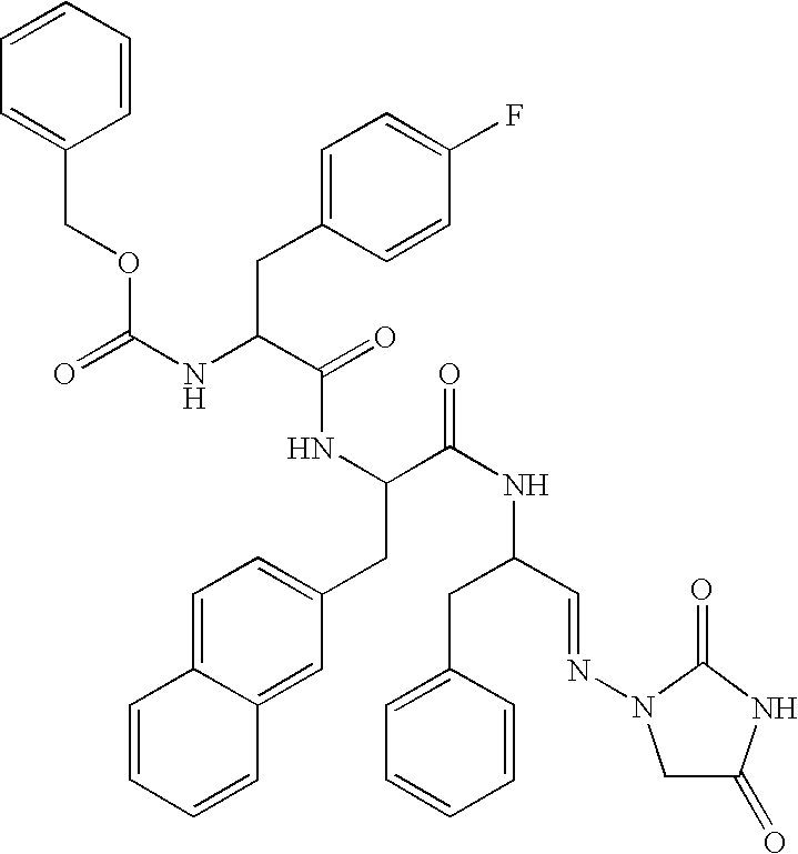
C1=CC=CC(COC(NC(C(=O)NC(CC2=CC=C3C(=C2)C=CC=C3)C(NC(C=NN2CC(=O)NC2=O)CC2=CC=CC=C2)=O)CC2=CC=C(F)C=C2)=O)=C1
